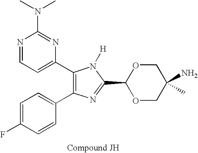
C1=C(F)C=CC(C2=C(C3=CC=NC(N(C)C)=N3)N([H])C(C3OCC(N)(C)CO3)=N2)=C1
